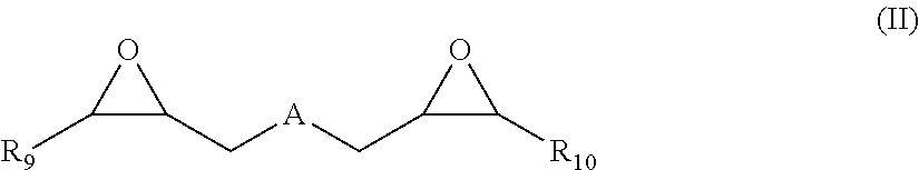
C1([R9])C(C[A]CC2C([R10])O2)O1
